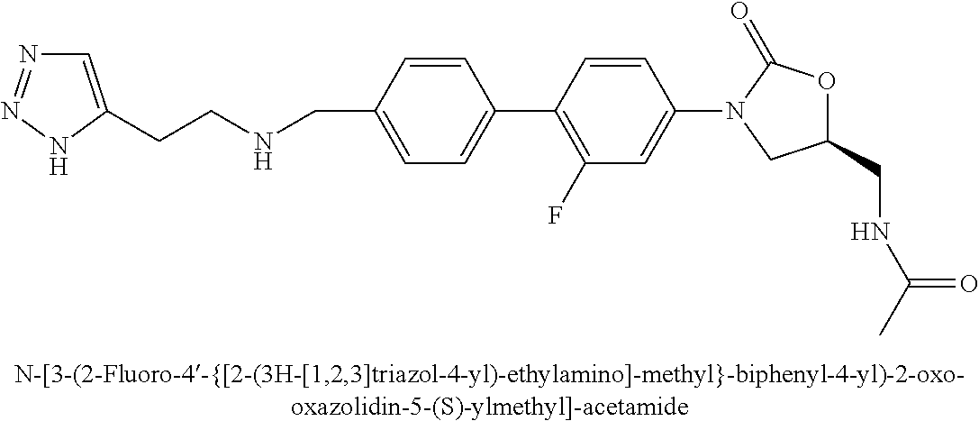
N(CC1=CC=C(C2=C(F)C=C(N3CC(CNC(C)=O)OC3=O)C=C2)C=C1)CCC1=CN=NN1
